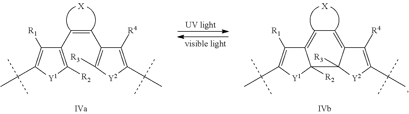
[X].C1(C=CC2=C([R3])[Y2]C(C(C)(C)C)=C2[R4])=C([R2])[Y1]C(C(C)(C)C)=C1[R1].[UV light].C12=CC=C3C([R4])=C(C(C)(C)C)[Y2]C3([R3])C1([R2])[Y1]C(C(C)(C)C)=C2[R1].[X]
